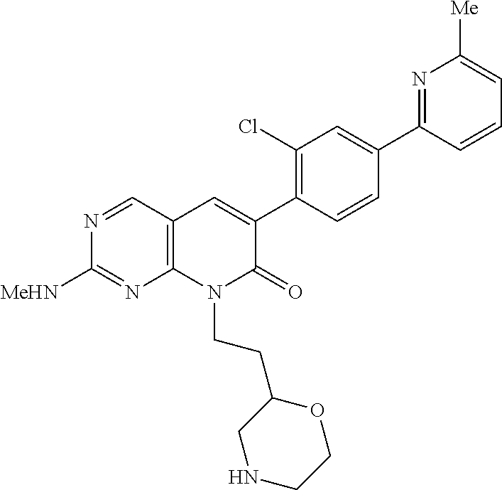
N1=CC2=C(N=C1[MeHN])N(CCC1CNCCO1)C(=O)C(C1=C(Cl)C=C(C3=NC([Me])=CC=C3)C=C1)=C2
